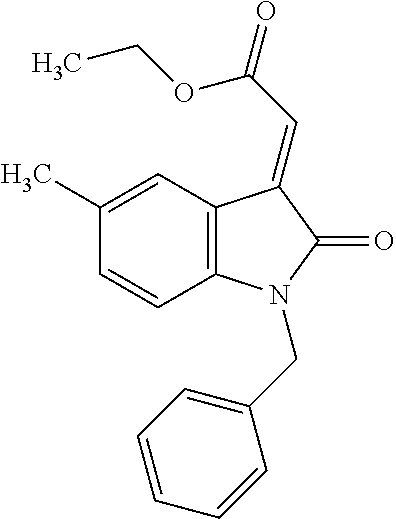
C(C1=CC=CC=C1)N1C2=C(C(=CC(=O)OCC)C1=O)C=C(C)C=C2
